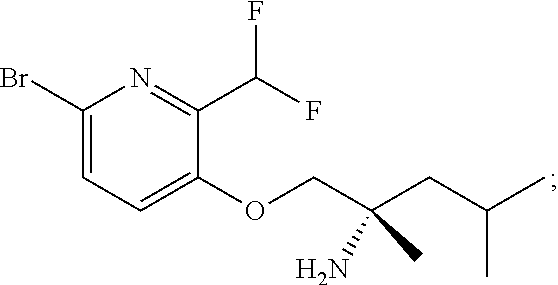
BrC1=CC=C(OCC(CC(C)C)(N)C)C(C(F)F)=N1
